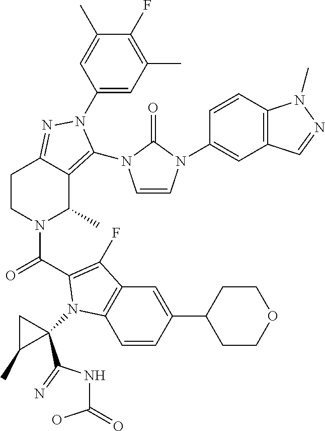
C1(N2C(N3C=CN(C4=CC5=C(C=C4)N(C)N=C5)C3=O)=C3C(C)N(C(=O)C4=C(F)C5=C(C=CC(C6CCOCC6)=C5)N4C4(C(NC(O)=O)=N)CC4C)CCC3=N2)=CC(C)=C(F)C(C)=C1
